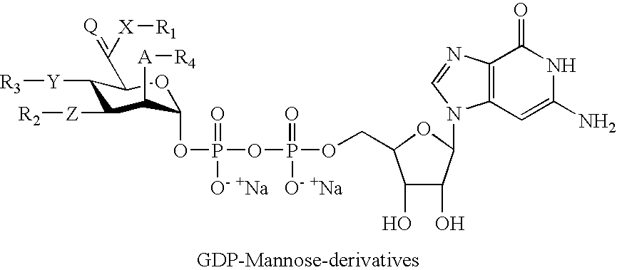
C1([Y][R3])C([Z][R2])C([A][R4])C(OP(=O)([O- +Na])OP(=O)([O- +Na])OCC2C(O)C(O)C(N3C4=C(N=C3)C(=O)NC(N)=C4)O2)OC1C([X][R1])=[Q]
